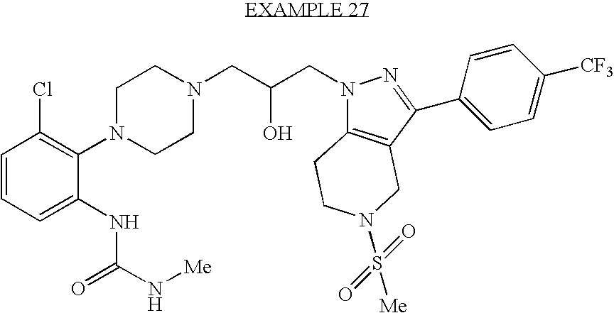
N1(C2=C(Cl)C=CC=C2NC(N[Me])=O)CCN(CC(CN2C3=C(CN(S(=O)([Me])=O)CC3)C(C3=CC=C([CF3])C=C3)=N2)O)CC1
